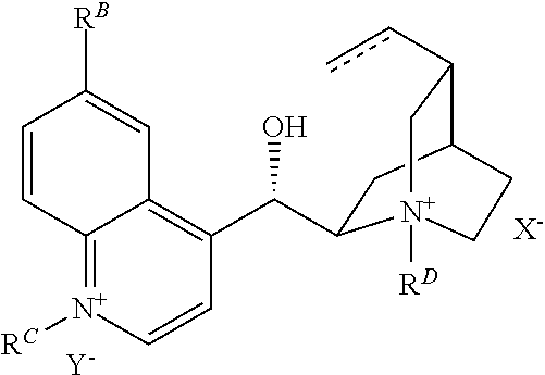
C1(C(C2=C3C(=[N+]([RC])C=C2)C=CC([RB])=C3)O)CC2C(cc)C[N+]1([RD])CC2.[Y].[X-]
